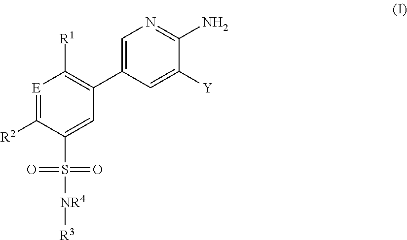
C1=C(C2=C([R1])[E]=C([R2])C(S([NR4][R3])(=O)=O)=C2)C=C([Y])C(N)=N1
